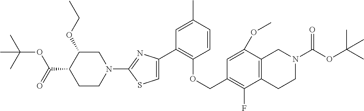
C1(C2=C(OCC3=C(F)C4=C(C(OC)=C3)CN(C(OC(C)(C)C)=O)CC4)C=CC(C)=C2)=CSC(N2CC(OCC)C(C(=O)OC(C)(C)C)CC2)=N1
